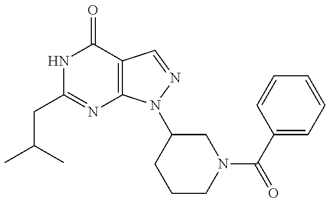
C(CC1=NC2=C(C(=O)N1)C=NN2C1CCCN(C(C2=CC=CC=C2)=O)C1)(C)C
